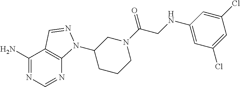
C1(N)=NC=NC2=C1C=NN2C1CCCN(C(=O)CNC2=CC(Cl)=CC(Cl)=C2)C1
